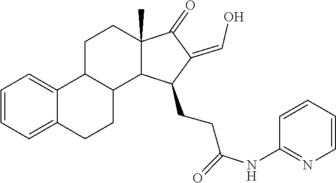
C1(=O)C(=CO)C(CCC(=O)NC2=NC=CC=C2)C2C1(C)CCC1C3=CC=CC=C3CCC21
